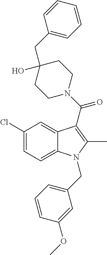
C1(Cl)=CC=C2C(=C1)C(C(N1CCC(CC3=CC=CC=C3)(O)CC1)=O)=C(C)N2CC1=CC=CC(OC)=C1
